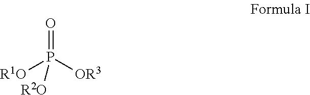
O=P([OR3])([R1O])[R2O]
